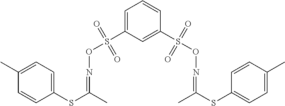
C1=C(S(ON=C(SC2=CC=C(C)C=C2)C)(=O)=O)C=C(S(ON=C(C)SC2=CC=C(C)C=C2)(=O)=O)C=C1
